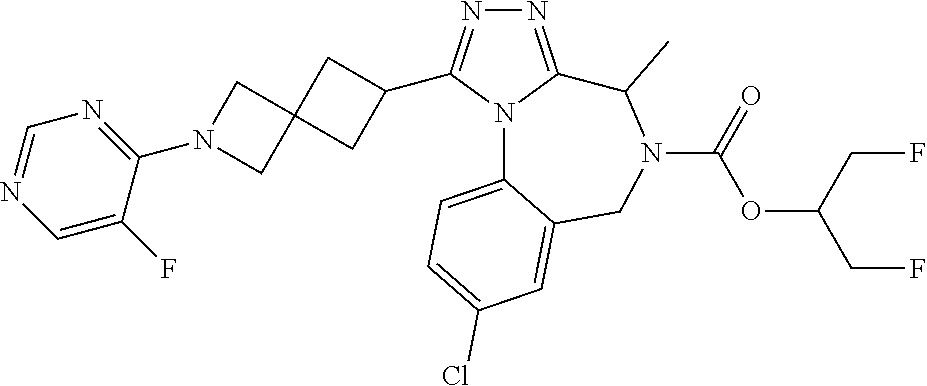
N1=C2N(C(C3CC4(C3)CN(C3=NC=NC=C3F)C4)=N1)C1=CC=C(Cl)C=C1CN(C(=O)OC(CF)CF)C2C
